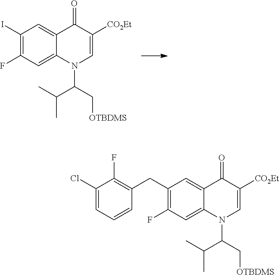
C1(I)=C(F)C=C2C(=C1)C(=O)C([CO2Et])=CN2C(C[OTBDMS])C(C)C.C1(CC2=C(F)C(Cl)=CC=C2)=C(F)C=C2C(=C1)C(=O)C([CO2Et])=CN2C(C[OTBDMS])C(C)C
